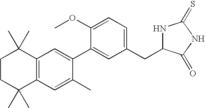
C1CC(C)(C)C2=C(C1(C)C)C=C(C1=CC(CC3NC(=S)NC3=O)=CC=C1OC)C(C)=C2
